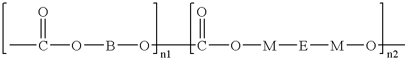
O=C(C)OBOC(O[M][E][M]OC)=O
